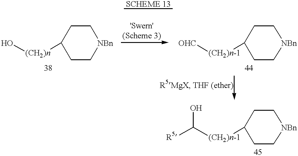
C1C[NBn]CCC1[(CH2)n]O.C1C[NBn]CCC1[(CH2)n-1][OHC].C1C[NBn]CCC1[(CH2)n-1]C([R5])O
